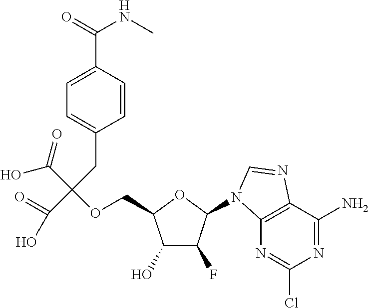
C(C(C(=O)O)(C(=O)O)OCC1C(O)C(F)C(N2C3=C(C(N)=NC(Cl)=N3)N=C2)O1)C1=CC=C(C(=O)NC)C=C1
